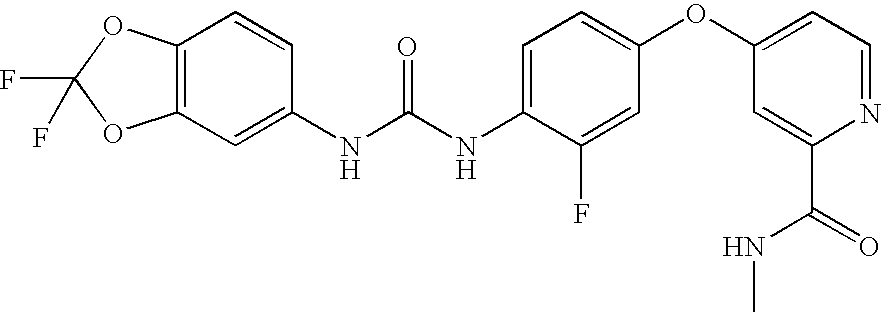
C12=C(OC(F)(F)O1)C=CC(NC(NC1=CC=C(OC3=CC=NC(C(=O)NC)=C3)C=C1F)=O)=C2
